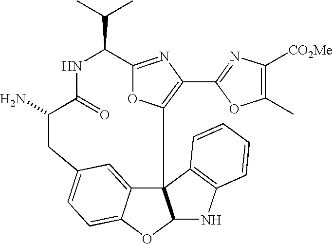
C12=NC(C3=NC([CO2Me])=C(C)O3)=C(O1)C13C4=CC(=CC=C4OC1NC1=C3C=CC=C1)CC(N)C(=O)NC2C(C)C
